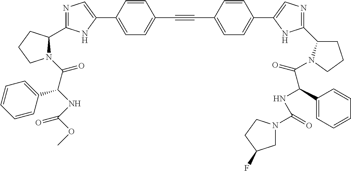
N1=C(C2N(C(C(NC(OC)=O)C3=CC=CC=C3)=O)CCC2)NC(C2=CC=C(C#CC3=CC=C(C4=CN=C(C5CCCN5C(=O)C(NC(=O)N5CC(F)CC5)C5=CC=CC=C5)N4)C=C3)C=C2)=C1
